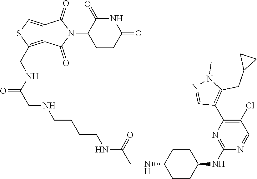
C1CC(=O)NC(=O)C1N1C(=O)C2=CSC(CNC(CNCCCCNC(CNC3CCC(NC4=NC(C5=C(CC6CC6)N(C)N=C5)=C(Cl)C=N4)CC3)=O)=O)=C2C1=O
